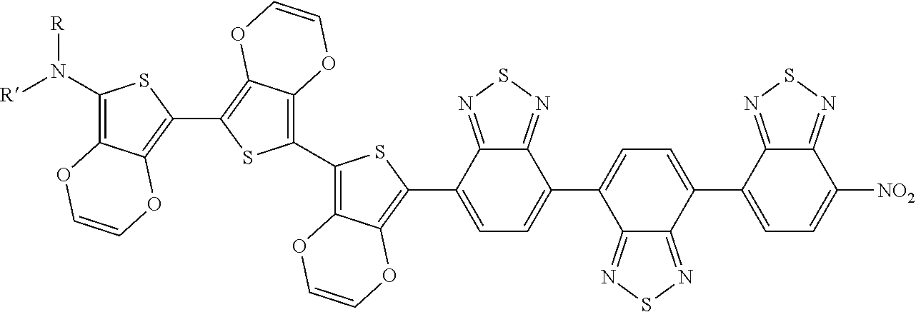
C1(N([R])[R])=C2C(=C(C3=C4C(=C(C5=C6C(=C(C7=CC=C(C8=CC=C(C9=CC=C([NO2])C%10=NSN=C9%10)C9=NSN=C89)C8=NSN=C78)S5)OC=CO6)S3)OC=CO4)S1)OC=CO2
